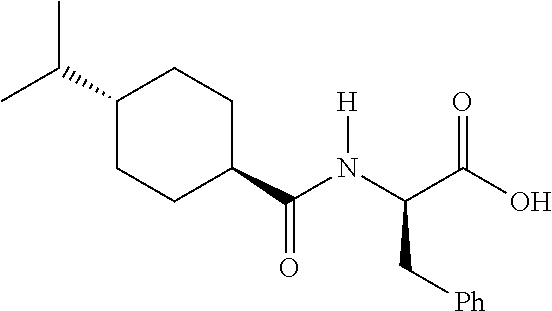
C1(C(N(C(C(O)=O)C[Ph])[H])=O)CCC(C(C)C)CC1
